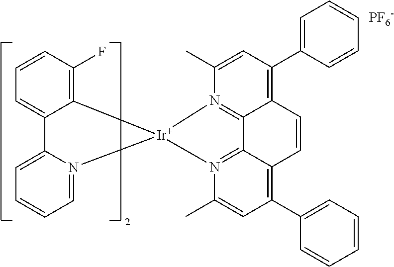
C12=C(F)C=CC=C1C1=CC=CC=N1[Ir]21N2=C3C(=C(C4=CC=CC=C4)C=C2C)C=CC2=C(C4=CC=CC=C4)C=C(C)N1=C32.[PF6-]
